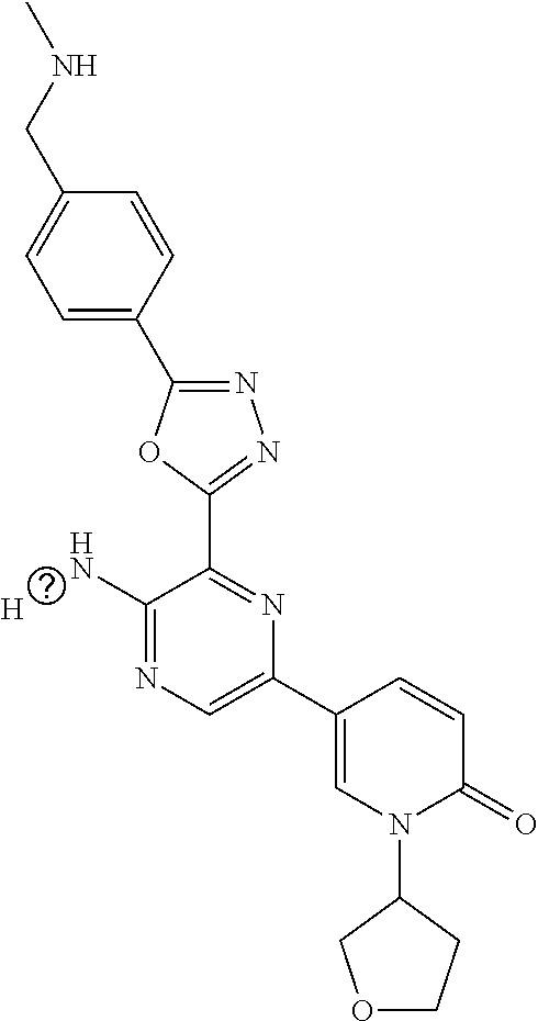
[H].C1=C(C2=NN=C(C3=NC(C4=CN(C5CCOC5)C(=O)C=C4)=CN=C3N)O2)C=CC(CNC)=C1
